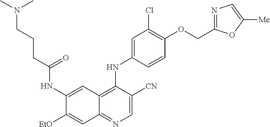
C1=C([CN])C(NC2=CC(Cl)=C(OCC3=NC=C([Me])O3)C=C2)=C2C(=N1)C=C([EtO])C(NC(CCCN(C)C)=O)=C2
